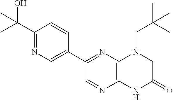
C12=C(N=C(C3=CN=C(C(O)(C)C)C=C3)C=N1)N(CC(C)(C)C)CC(=O)N2
